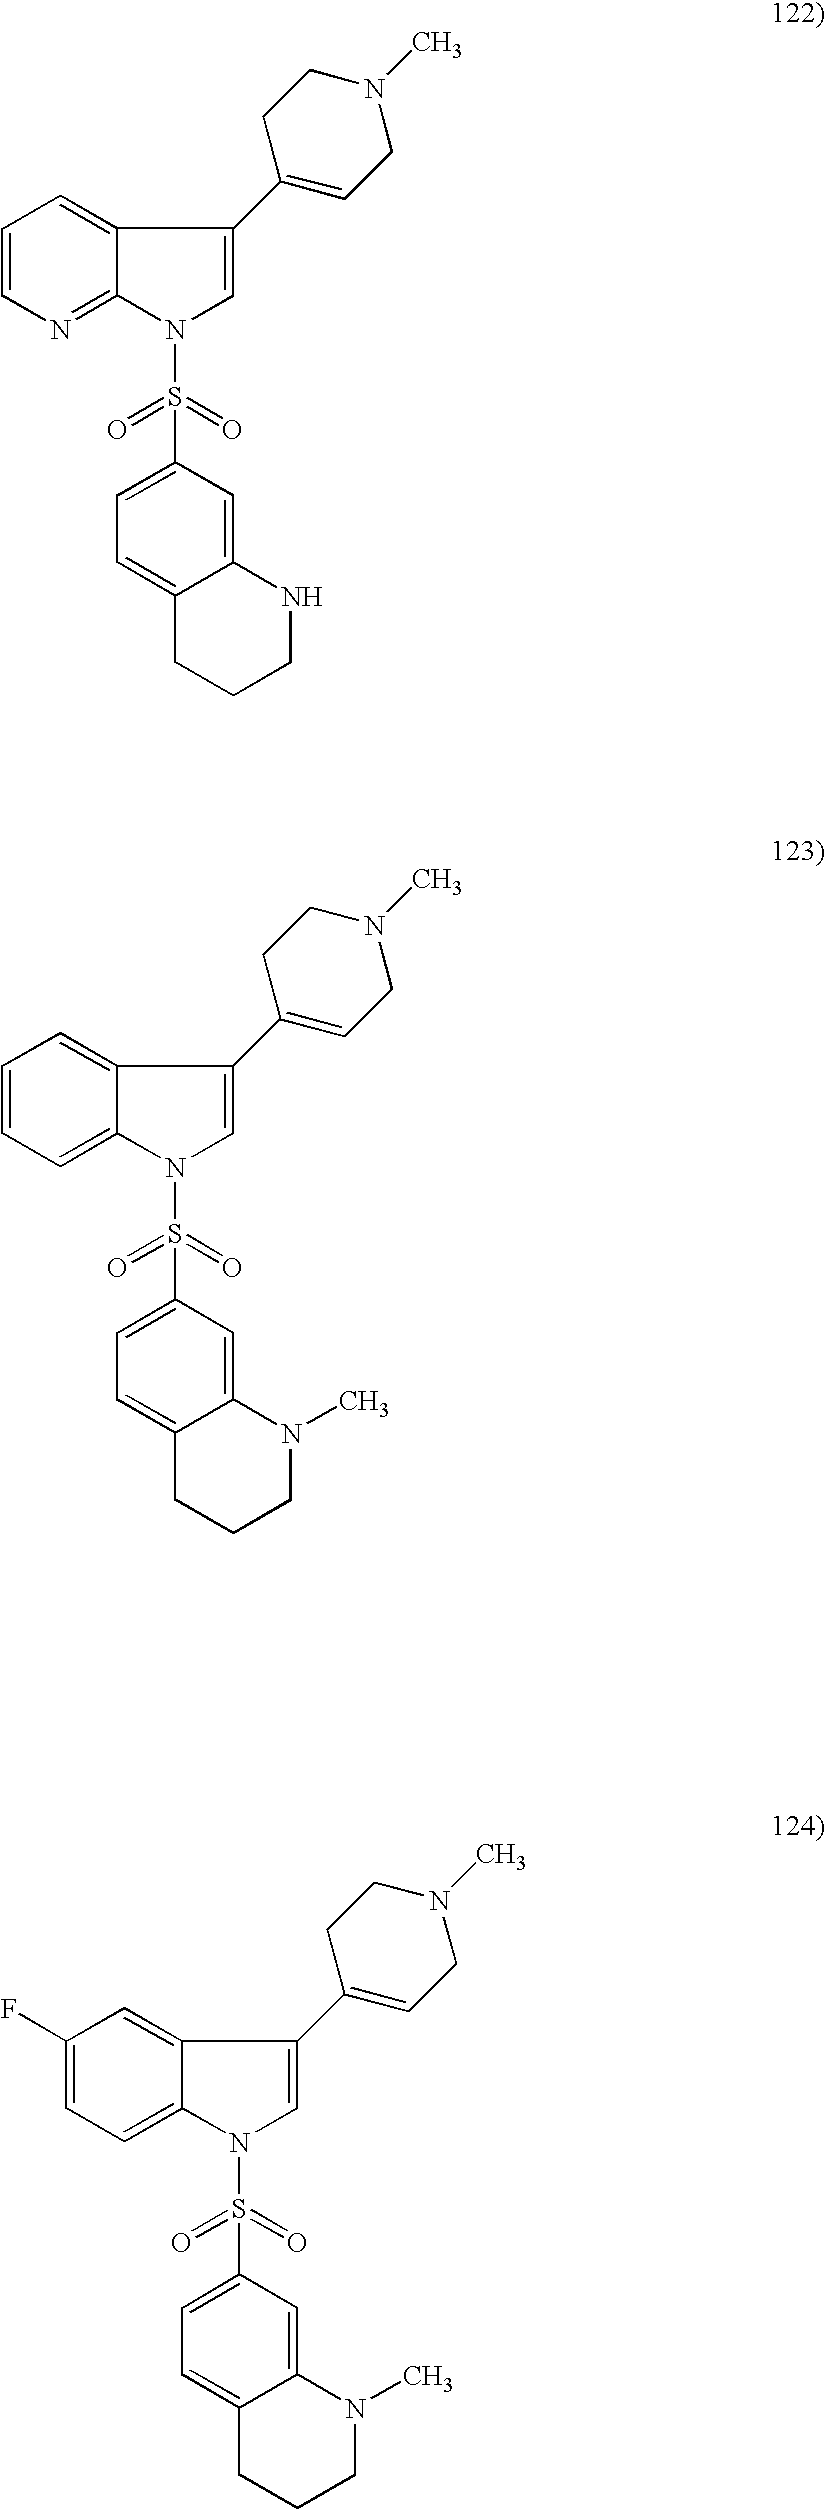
C1=CN=C2C(=C1)C(C1=CCN(C)CC1)=CN2S(=O)(=O)C1=CC=C2C(=C1)NCCC2.C1=CC=C2C(=C1)C(C1=CCN(C)CC1)=CN2S(=O)(=O)C1=CC=C2C(=C1)N(C)CCC2.C1(F)=CC=C2C(=C1)C(C1=CCN(C)CC1)=CN2S(=O)(=O)C1=CC=C2C(=C1)N(C)CCC2
